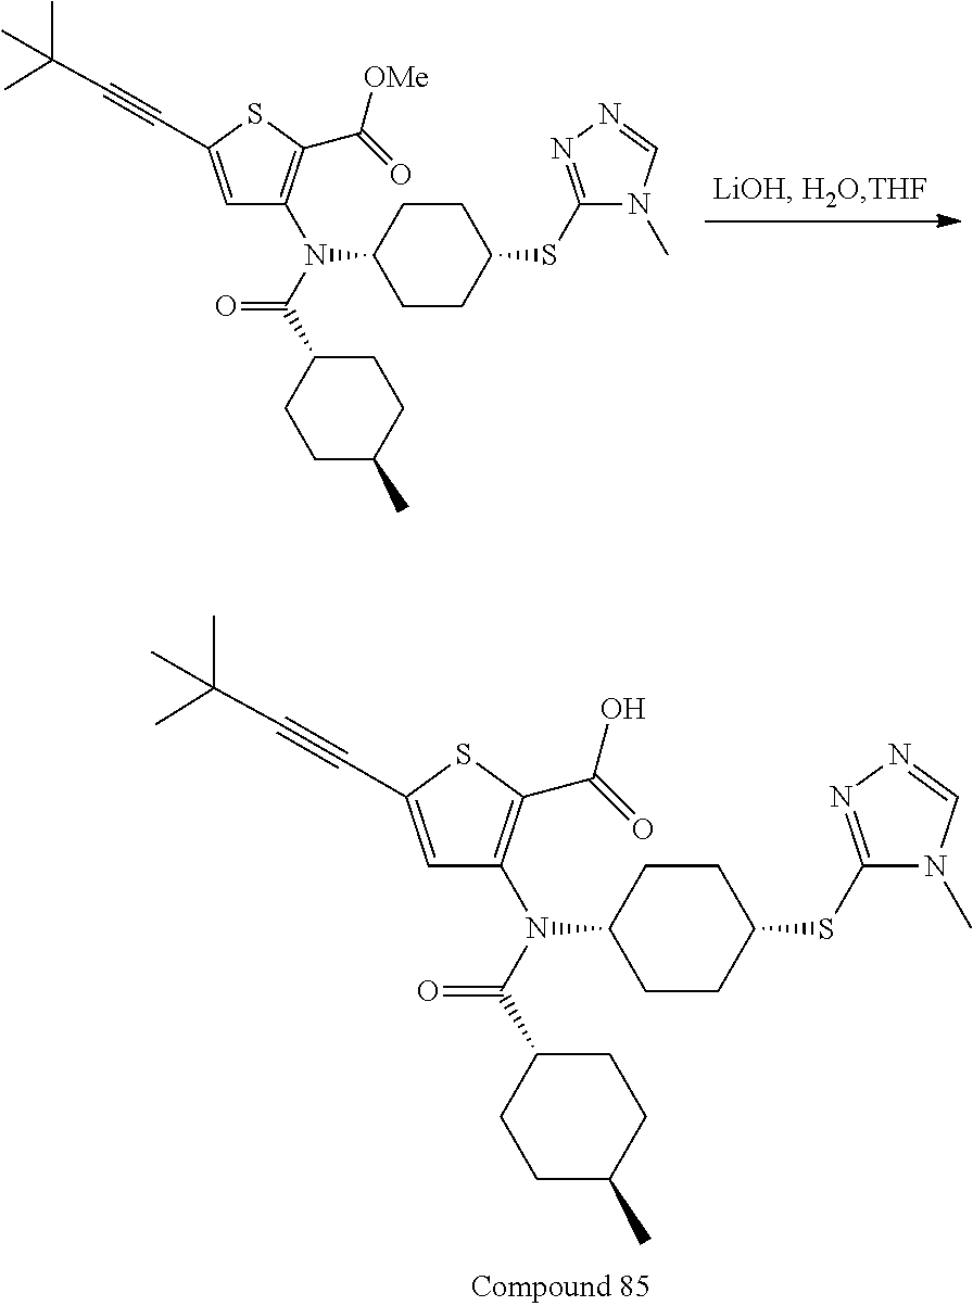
C1=C(C#CC(C)(C)C)SC(C(=O)O)=C1N(C(C1CCC(C)CC1)=O)C1CCC(SC2=NN=CN2C)CC1.C1=C(C#CC(C)(C)C)SC(C(=O)[OMe])=C1N(C(C1CCC(C)CC1)=O)C1CCC(SC2=NN=CN2C)CC1
